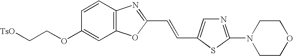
O(C1=CC2=C(C=C1)N=C(C=CC1=CN=C(N3CCOCC3)S1)O2)CC[TsO]
